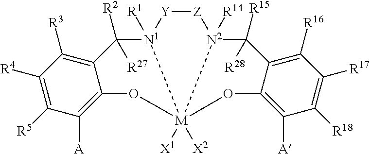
[Y]1[Z][N2]2([R14])C([R15])([R28])C3=C([R16])C([R17])=C([R18])C([A])=C3O[M]23([X1])([X2])[N1]1([R1])C([R2])([R27])C1=C([R3])C([R4])=C([R5])C([A])=C1O3
